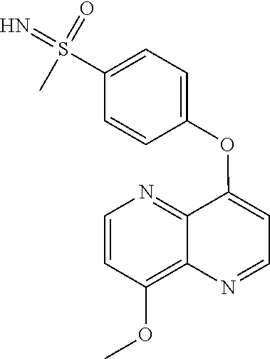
C1=CC(OC)=C2C(=N1)C(OC1=CC=C(S(=N)(=O)C)C=C1)=CC=N2
